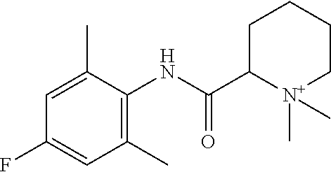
C1(C)=C(NC(C2CCCC[N+]2(C)C)=O)C(C)=CC(F)=C1
